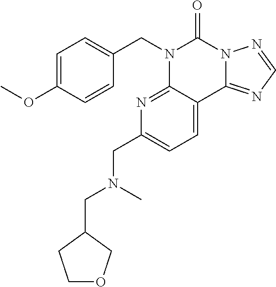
C1=C(OC)C=CC(CN2C3=NC(CN(C)CC4CCOC4)=CC=C3C3=NC=NN3C2=O)=C1
